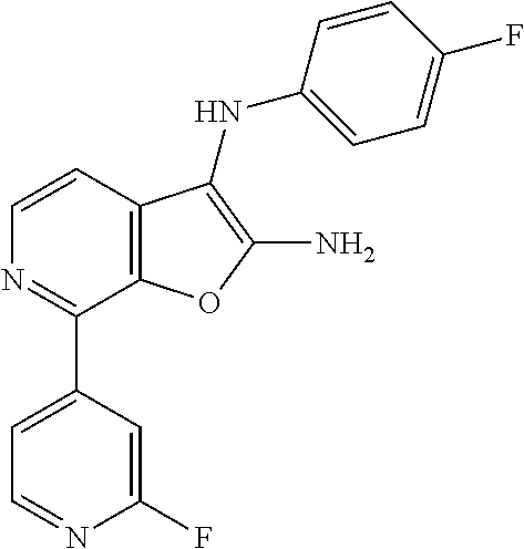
C1=CC2=C(C(C3=CC=NC(F)=C3)=N1)OC(N)=C2NC1=CC=C(F)C=C1
